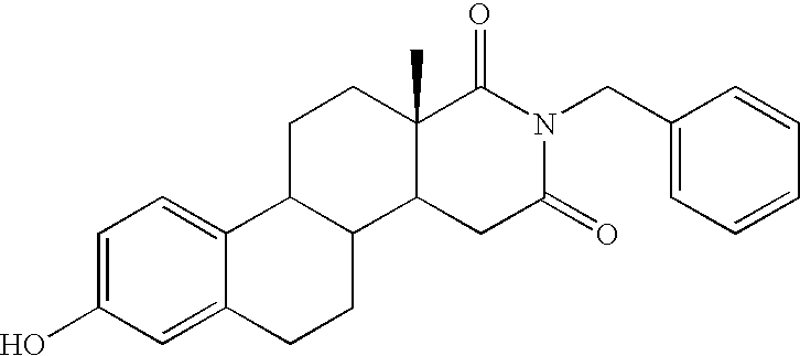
OC1=CC=C2C(=C1)CCC1C2CCC2(C)C1CC(=O)N(CC1=CC=CC=C1)C2=O
